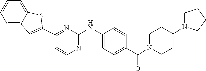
C1CN(C2CCN(C(C3=CC=C(NC4=NC=CC(C5=CC6=CC=CC=C6S5)=N4)C=C3)=O)CC2)CC1
